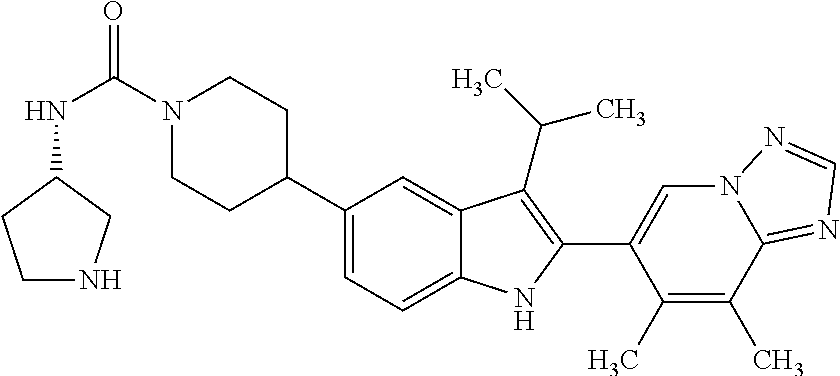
C(=O)(N1CCC(C2=CC=C3C(=C2)C(C(C)C)=C(C2=CN4C(=NC=N4)C(C)=C2C)N3)CC1)NC1CCNC1
